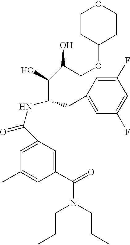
C1(C(=O)N(CCC)CCC)=CC(C(NC(CC2=CC(F)=CC(F)=C2)C(O)C(COC2CCOCC2)O)=O)=CC(C)=C1
